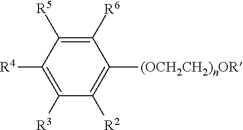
C1([R6])=C([R5])C([R4])=C([R3])C([R2])=C1[(OCH2CH2)nOR]
